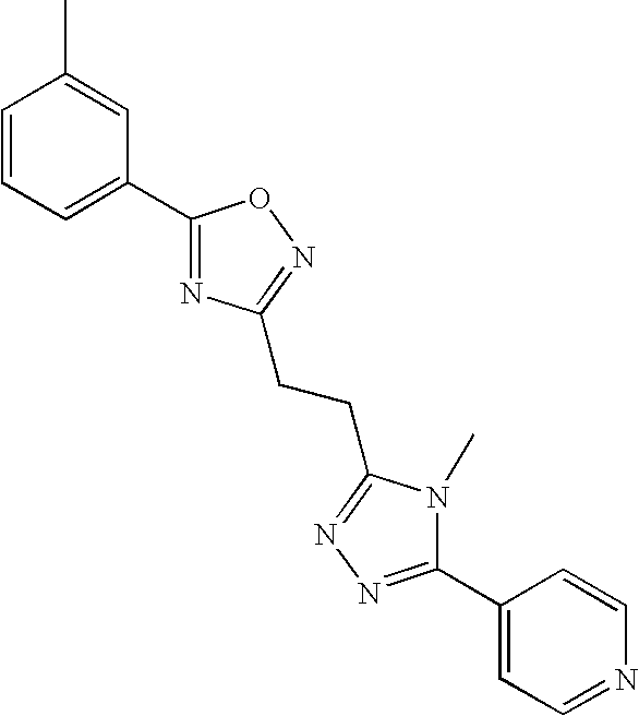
C1=CC=C(C2=NC(CCC3=NN=C(C4=CC=NC=C4)N3C)=NO2)C=C1C
